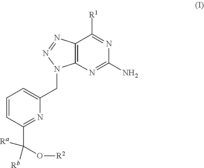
C12=C(N=C(N)N=C1[R1])N(CC1=CC=CC(C([Rb])([Ra])O[R2])=N1)N=N2
